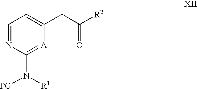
C1=NC(N([R1])[PG])=[A]C(CC([R2])=O)=C1
